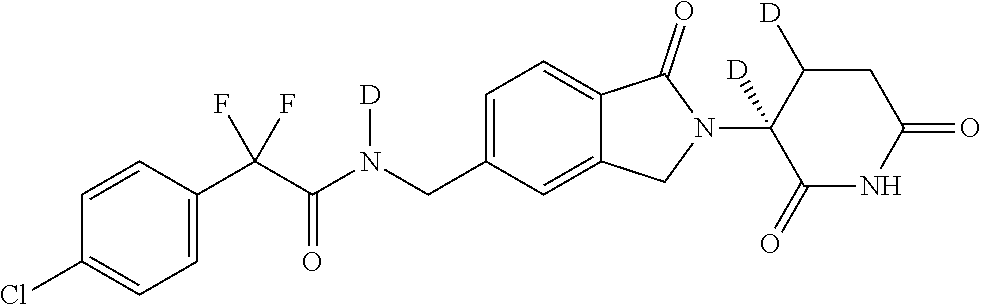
C1=CC(C(C(N(CC2=CC=C3C(=C2)CN(C2([D])C(=O)NC(=O)CC2[D])C3=O)[D])=O)(F)F)=CC=C1Cl
